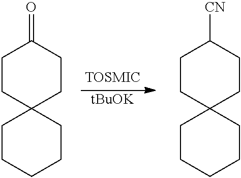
[tBuOK].C1CC2(CCC1=O)CCCCC2.C1CC2(CCC1[CN])CCCCC2
